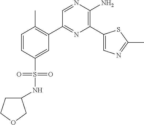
C1(C2=C(C)C=CC(S(=O)(=O)NC3CCOC3)=C2)=NC(C2=CN=C(C)S2)=C(N)N=C1
